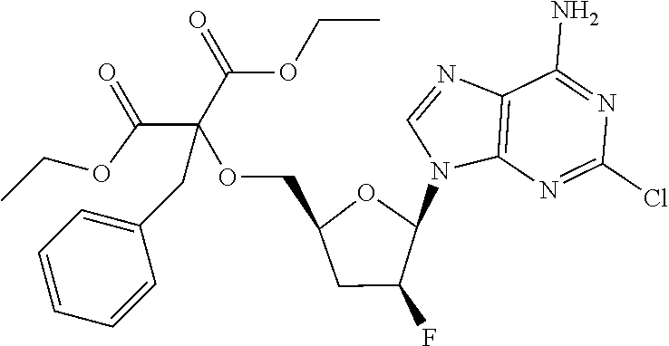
C12=C(N=C(Cl)N=C1N)N(C1OC(COC(C(=O)OCC)(C(=O)OCC)CC3=CC=CC=C3)CC1F)C=N2
